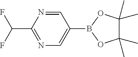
C1=NC(C(F)F)=NC=C1B1OC(C)(C)C(C)(C)O1
